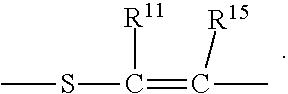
CSC(=C([R15])C)[R11]
